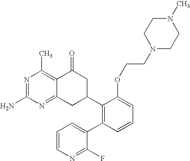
C12=NC(N)=NC(C)=C1C(=O)CC(C1=C(C3=CC=CN=C3F)C=CC=C1OCCN1CCN(C)CC1)C2
